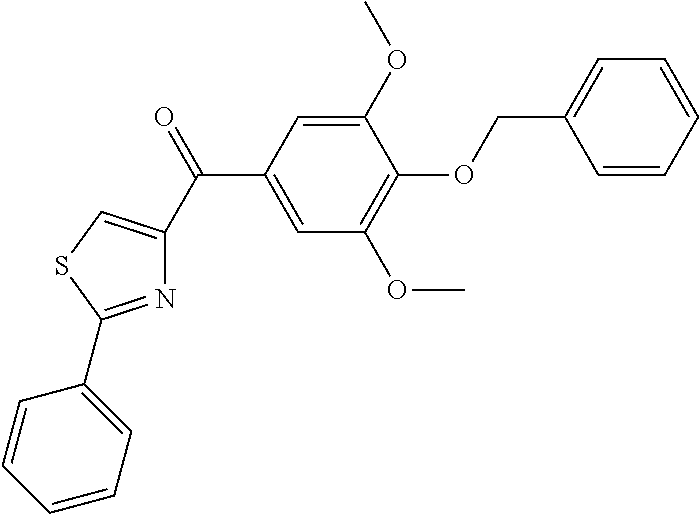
C1(C(=O)C2=CSC(C3=CC=CC=C3)=N2)=CC(OC)=C(OCC2=CC=CC=C2)C(OC)=C1
